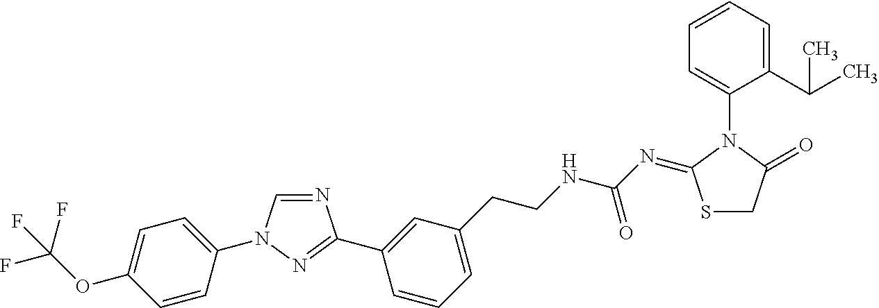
N1=CN(C2=CC=C(OC(F)(F)F)C=C2)N=C1C1=CC(CCNC(N=C2SCC(=O)N2C2=CC=CC=C2C(C)C)=O)=CC=C1
